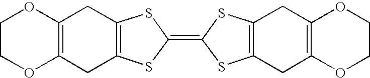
C12=C(CC3=C(C1)SC(=C1SC4=C(CC5=C(C4)OCCO5)S1)S3)OCCO2
